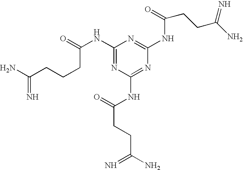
C1(NC(CCCC(N)=N)=O)=NC(NC(=O)CCC(N)=N)=NC(NC(=O)CCC(N)=N)=N1
